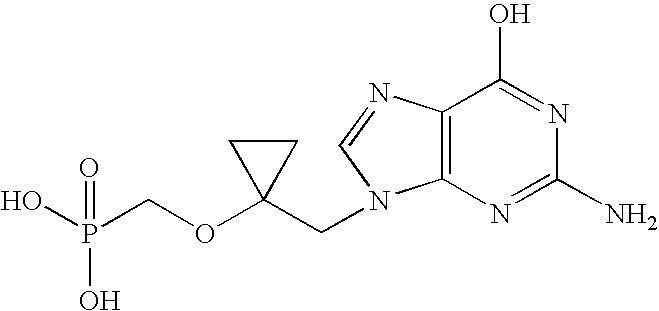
OP(COC1(CN2C3=C(C(O)=NC(N)=N3)N=C2)CC1)(O)=O
